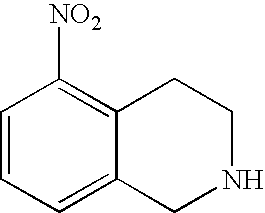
C1=CC=C2C(=C1[NO2])CCNC2
